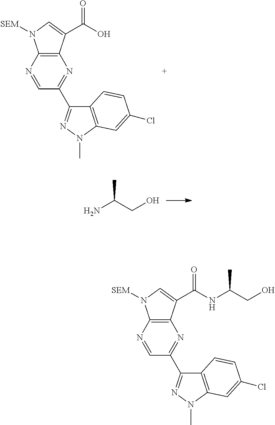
C1=NC2=C(N=C1C1=NN(C)C3=C1C=CC(Cl)=C3)C(C(O)=O)=CN2[SEM].CC(CO)N.C1=NC2=C(N=C1C1=NN(C)C3=C1C=CC(Cl)=C3)C(C(NC(C)CO)=O)=CN2[SEM]
